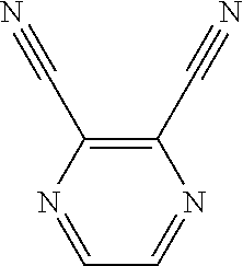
C1(C#N)=C(C#N)N=CC=N1
